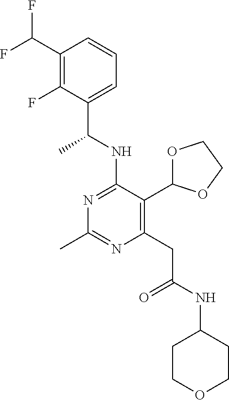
N1=C(NC(C)C2=CC=CC(C(F)F)=C2F)C(C2OCCO2)=C(CC(=O)NC2CCOCC2)N=C1C
